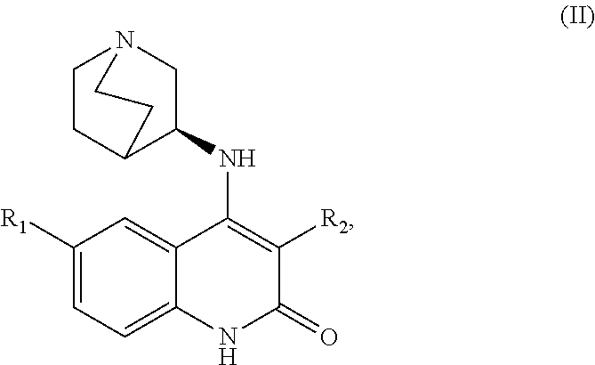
C1=C2C(=CC([R1])=C1)C(NC1C3CCN(C1)CC3)=C([R2])C(=O)N2
